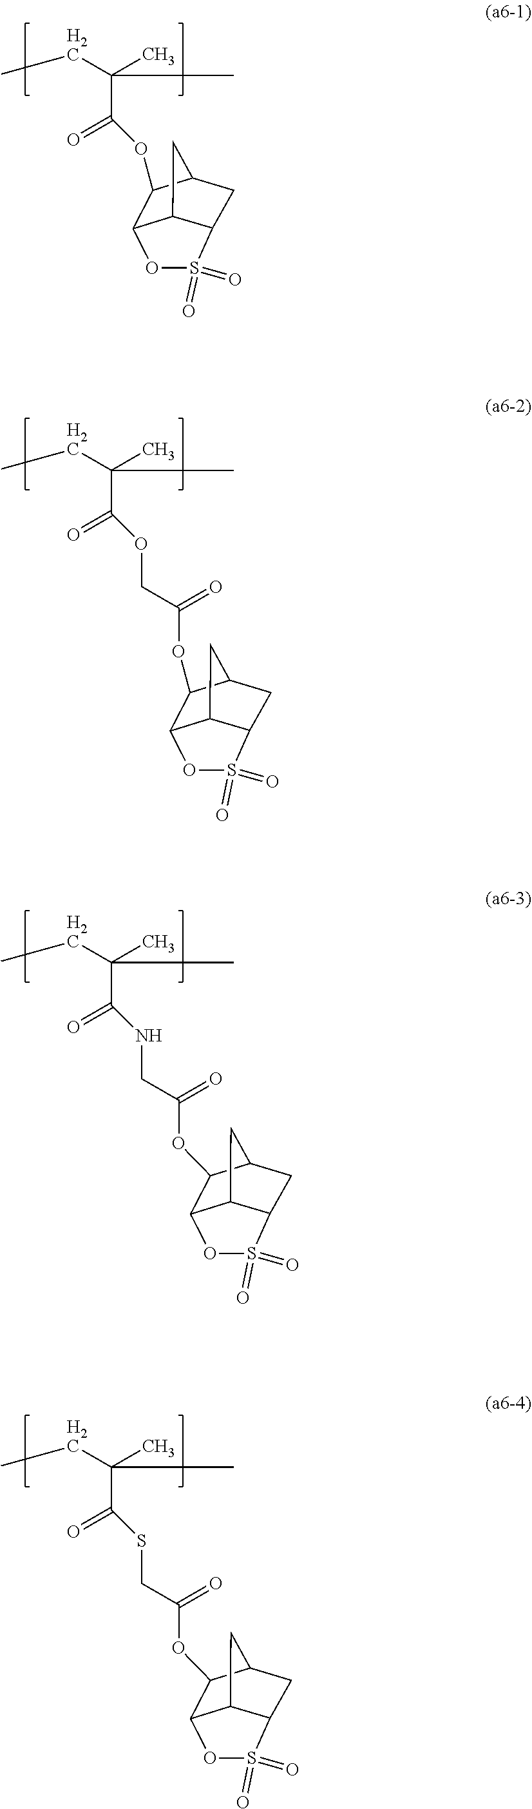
C12OS(=O)(=O)C3CC(C1OC(=O)C(CC)(C)C)CC23.O(C(=O)C(CC)(C)C)CC(=O)OC1C2OS(=O)(=O)C3CC1CC23.N(C(=O)C(CC)(C)C)CC(=O)OC1C2OS(=O)(=O)C3CC1CC23.S(C(=O)C(CC)(C)C)CC(=O)OC1C2OS(=O)(=O)C3CC1CC23
